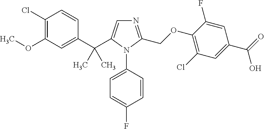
C1(C(C)(C)C2=CN=C(COC3=C(Cl)C=C(C(=O)O)C=C3F)N2C2=CC=C(F)C=C2)=CC(OC)=C(Cl)C=C1
